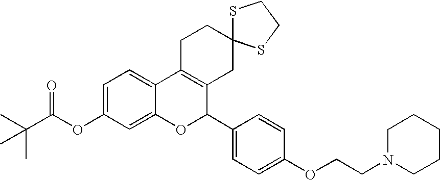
C1=C(OC(C(C)(C)C)=O)C=C2C(=C1)C1=C(C(C3=CC=C(OCCN4CCCCC4)C=C3)O2)CC2(CC1)SCCS2
